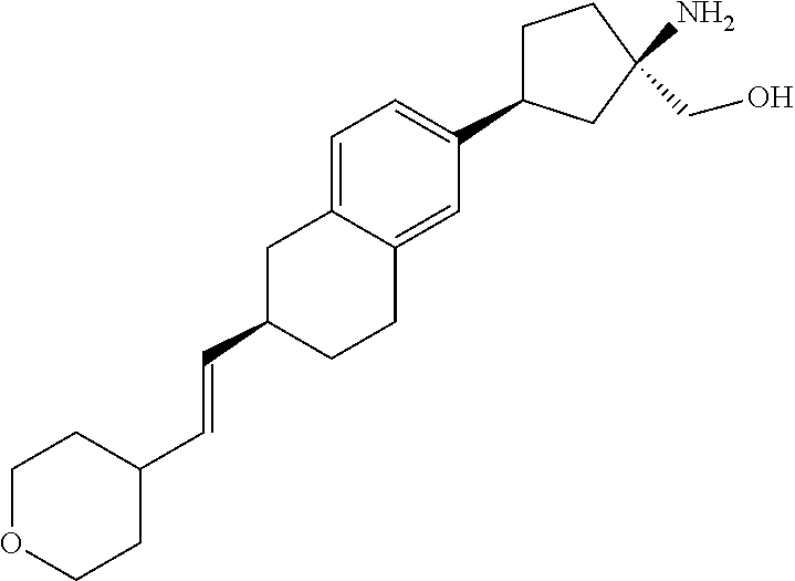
C1(C=CC2CCOCC2)CCC2=CC(C3CCC(N)(CO)C3)=CC=C2C1
